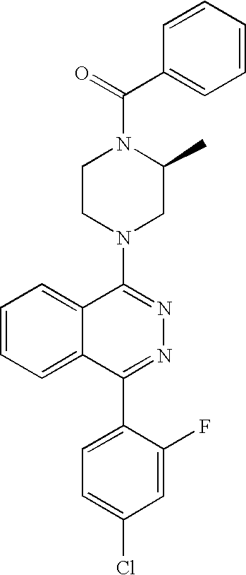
C(=O)(N1CCN(C2=NN=C(C3=CC=C(Cl)C=C3F)C3=CC=CC=C23)CC1C)C1=CC=CC=C1
